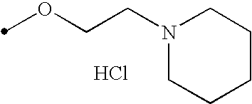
Cl.O(CCN1CCCCC1)C
